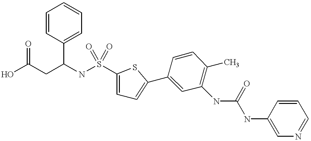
C1=CC(C2=CC=C(S(NC(CC(O)=O)C3=CC=CC=C3)(=O)=O)S2)=CC(NC(NC2=CN=CC=C2)=O)=C1C
